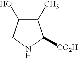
C1(C)C(O)CNC1[CO2H]
